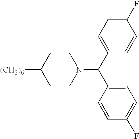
[(CH2)6]C1CCN(C(C2=CC=C(F)C=C2)C2=CC=C(F)C=C2)CC1
